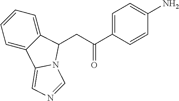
C1=CC=C2C(=C1)C1=CN=CN1C2CC(C1=CC=C(N)C=C1)=O
